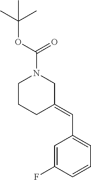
O(C(N1CCCC(=CC2=CC=CC(F)=C2)C1)=O)C(C)(C)C
